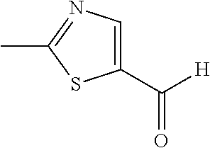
C1(C([H])=O)=CN=C(C)S1
